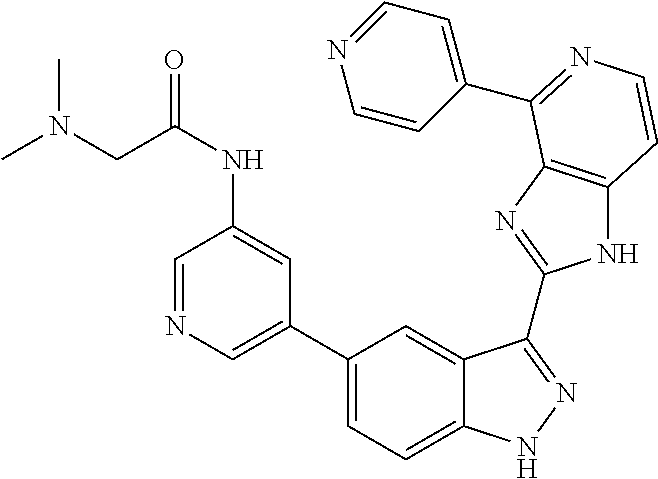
C1(C2=CC=C3C(=C2)C(C2=NC4=C(N2)C=CN=C4C2=CC=NC=C2)=NN3)=CN=CC(NC(CN(C)C)=O)=C1
